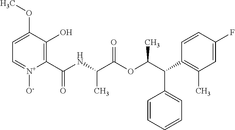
C1=C(OC)C(O)=C(C(NC(C(OC(C(C2=C(C)C=C(F)C=C2)C2=CC=CC=C2)C)=O)C)=O)[N+]([O-])=C1
